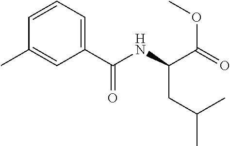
C1=C(C(NC(C(=O)OC)CC(C)C)=O)C=C(C)C=C1
